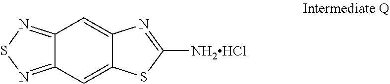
C12=NSN=C1C=C1C(=C2)N=C([NH2HCl])S1
